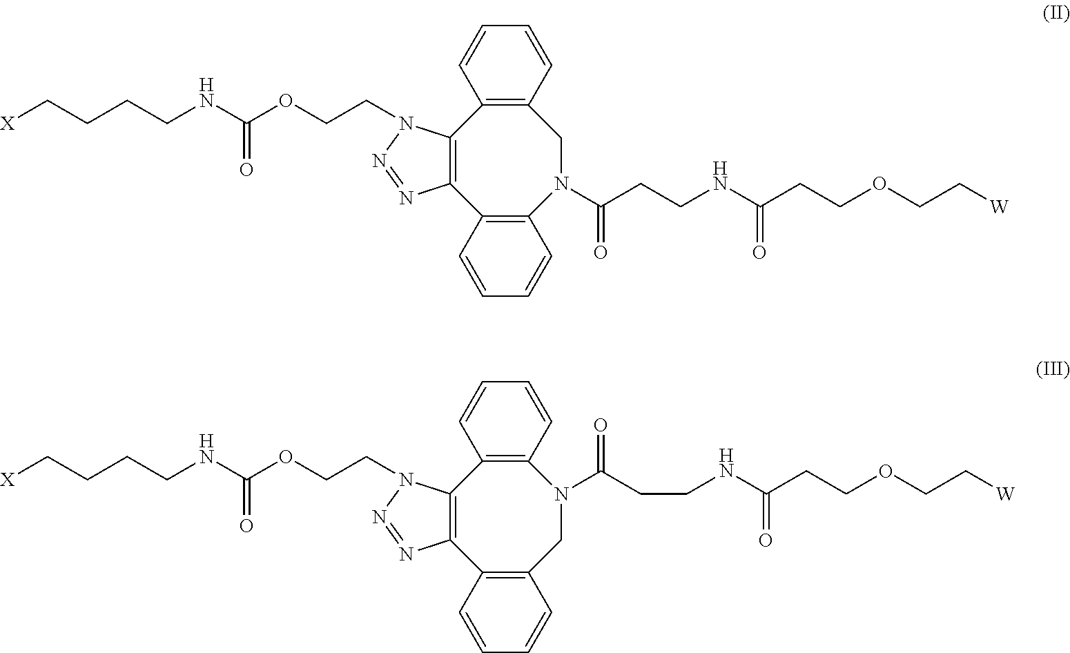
C12=C(C3=C(C4=C(N(C(CCNC(CCOCC[W])=O)=O)C1)C=CC=C4)N=NN3CCOC(NCCCC[X])=O)C=CC=C2.C12=C(C3=C(C4=C(CN1C(CCNC(CCOCC[W])=O)=O)C=CC=C4)N=NN3CCOC(NCCCC[X])=O)C=CC=C2
